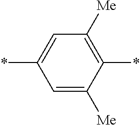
C1([Me])=C(*)C([Me])=CC(*)=C1
